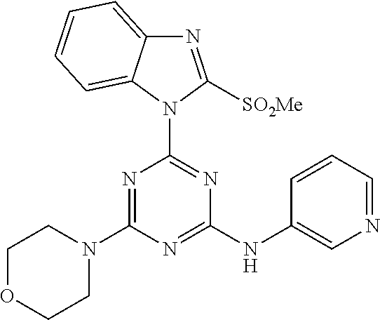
N1=C(N2CCOCC2)N=C(NC2=CN=CC=C2)N=C1N1C([SO2Me])=NC2=CC=CC=C12
